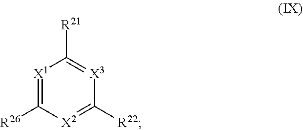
[X1]1=C([R26])[X2]=C([R22])[X3]=C1[R21]
